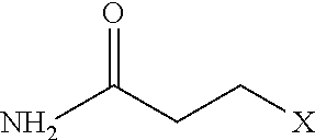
NC(CC[X])=O
